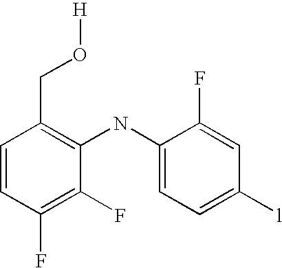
C1=CC(F)=C(F)C(NC2=CC=C([l])C=C2F)=C1CO[H]
